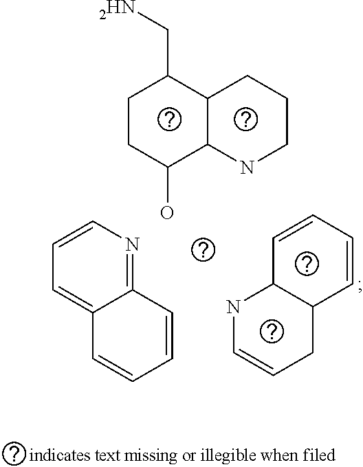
C1CC(O)C2C(C1C[2HN])CCCN2.C12=NC=CC=C1C=CC=C2.C1=CC=CC2C1NC=CC2
